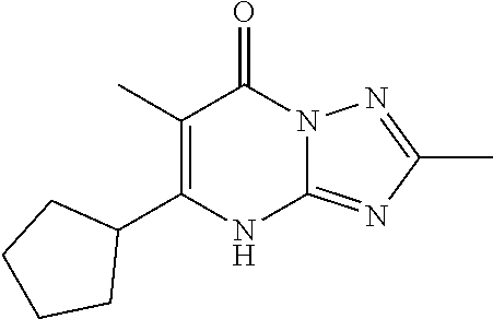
C1(C2CCCC2)=C(C)C(=O)N2C(=NC(C)=N2)N1
